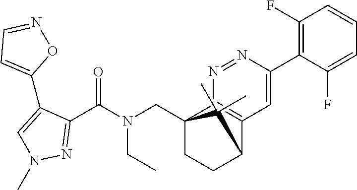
C12(CN(C(C3=NN(C)C=C3C3=CC=NO3)=O)CC)CCC(C3=C1N=NC(C1=C(F)C=CC=C1F)=C3)C2(C)C
